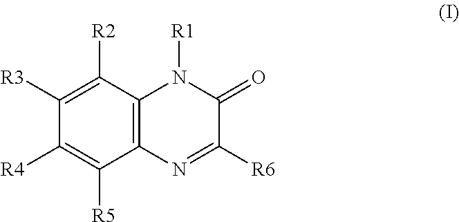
C12=C(C([R2])=C([R3])C([R4])=C1[R5])N([R1])C(=O)C([R6])=N2
